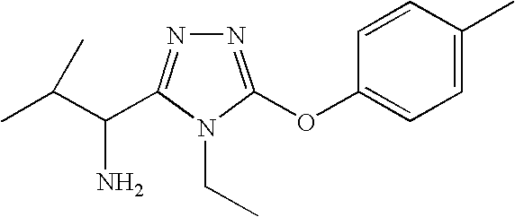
N1=C(OC2=CC=C(C)C=C2)N(CC)C(C(C(C)C)N)=N1
